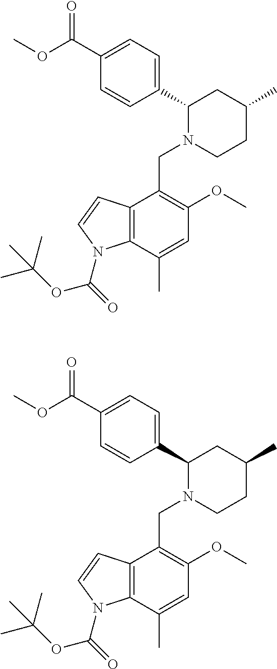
C1(C2N(CC3=C(OC)C=C(C)C4=C3C=CN4C(=O)OC(C)(C)C)CCC(C)C2)=CC=C(C(OC)=O)C=C1.C1(C2N(CC3=C(OC)C=C(C)C4=C3C=CN4C(=O)OC(C)(C)C)CCC(C)C2)=CC=C(C(OC)=O)C=C1
